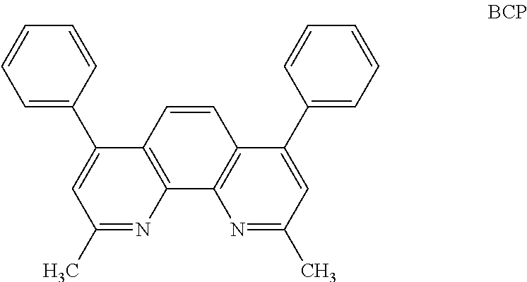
N1=C(C)C=C(C2=CC=CC=C2)C2=C1C1=C(C=C2)C(C2=CC=CC=C2)=CC(C)=N1
